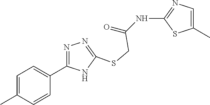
C1(NC(=O)CSC2=NN=C(C3=CC=C(C)C=C3)N2)=NC=C(C)S1
